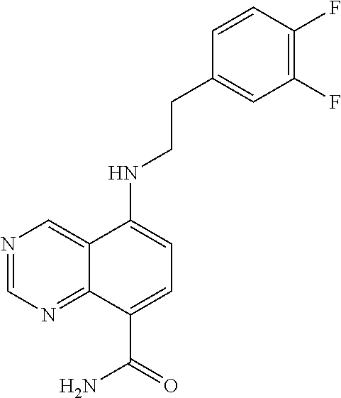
C1(CCNC2=CC=C(C(=O)N)C3=NC=NC=C32)=CC(F)=C(F)C=C1
